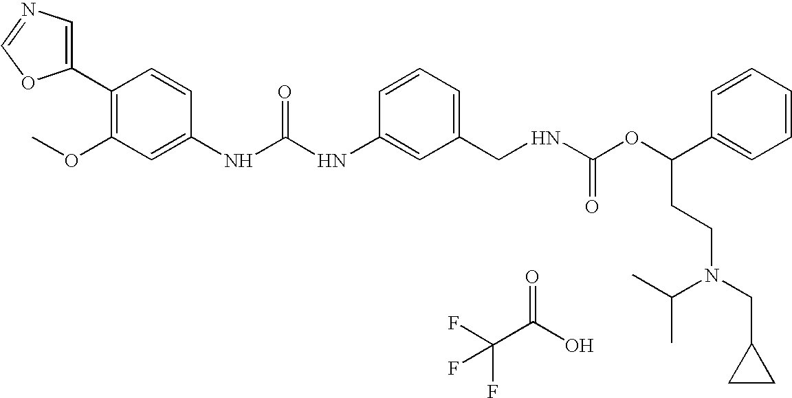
FC(C(O)=O)(F)F.C1(C2=C(OC)C=C(NC(NC3=CC(CNC(OC(C4=CC=CC=C4)CCN(CC4CC4)C(C)C)=O)=CC=C3)=O)C=C2)=CN=CO1
